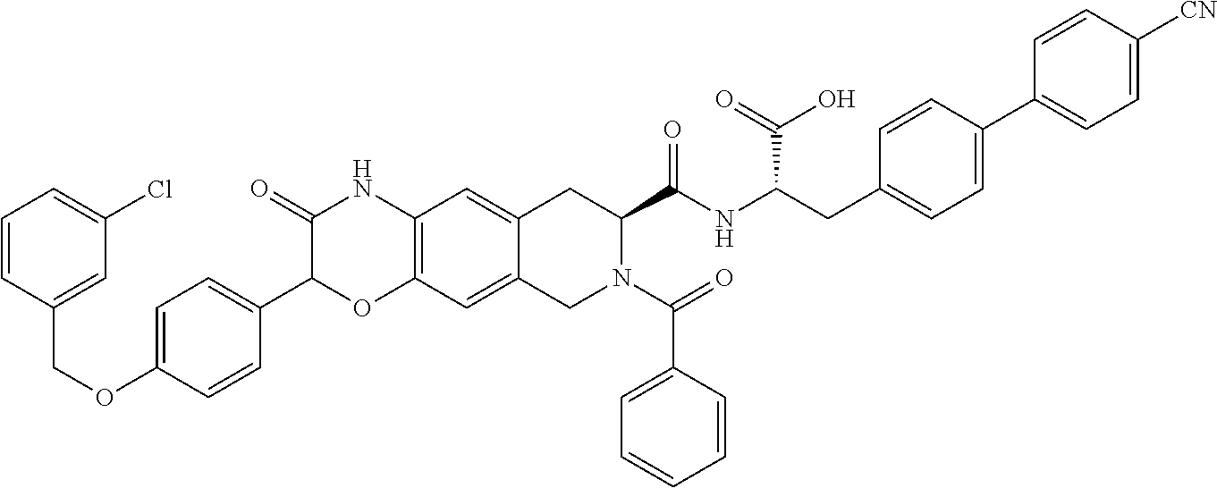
C1=CC(COC2=CC=C(C3OC4=C(NC3=O)C=C3C(=C4)CN(C(C4=CC=CC=C4)=O)C(C(NC(CC4=CC=C(C5=CC=C([CN])C=C5)C=C4)C(=O)O)=O)C3)C=C2)=CC(Cl)=C1
